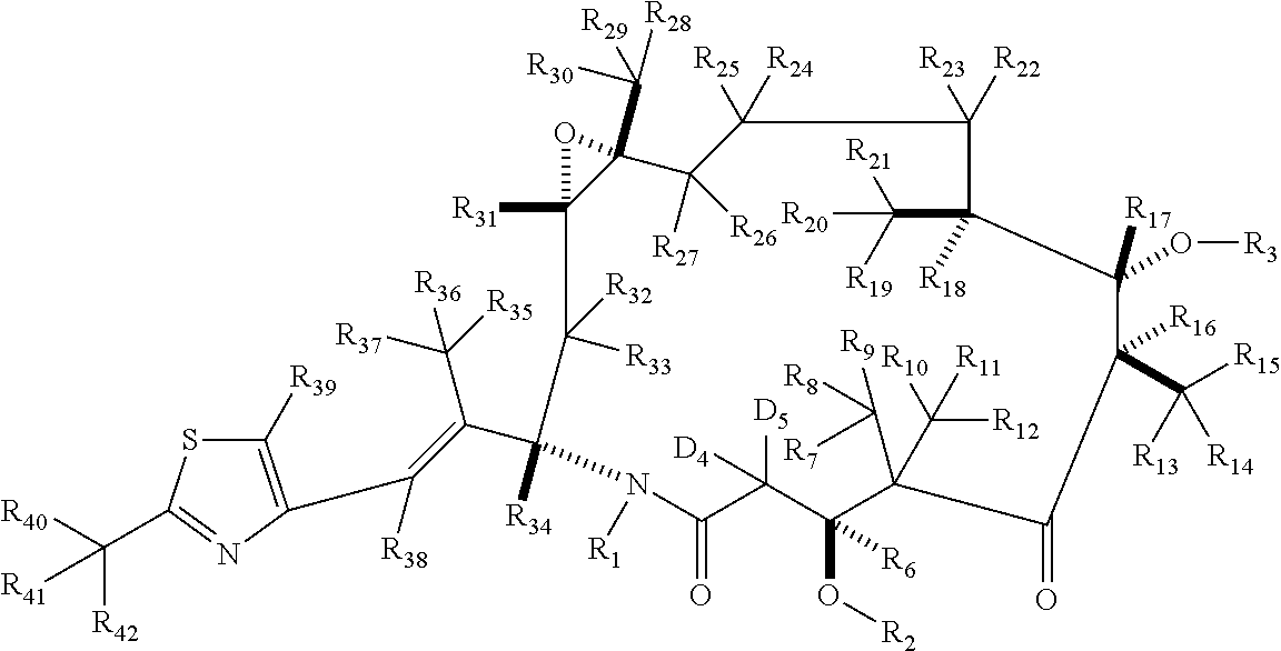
C1([R39])=C(C([R38])=C(C2([R34])C([R33])([R32])C3([R31])C(C([R29])([R28])[R30])(C([R27])([R26])C([R25])([R24])C([R23])([R22])C(C([R19])([R21])[R20])([R18])C([R17])(O[R3])C(C([R15])([R13])[R14])([R16])C(=O)C(C([R8])([R7])[R9])(C([R10])([R12])[R11])C(O[R2])([R6])C([D5])([D4])C(=O)N2[R1])O3)C([R35])([R37])[R36])N=C(C([R40])([R42])[R41])S1
